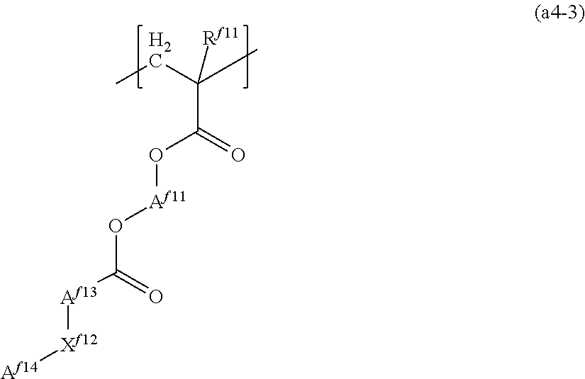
[Af13](C(=O)O[Af11]OC(C(C)(CC)[Rf11])=O)[Xf12][Af14]
